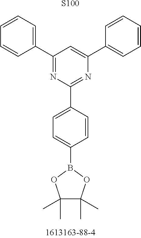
[S100].C1(B2OC(C)(C)C(C)(C)O2)=CC=C(C2=NC(C3=CC=CC=C3)=CC(C3=CC=CC=C3)=N2)C=C1
